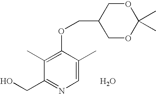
C1=C(C)C(OCC2COC(C)(C)OC2)=C(C)C(CO)=N1.O
